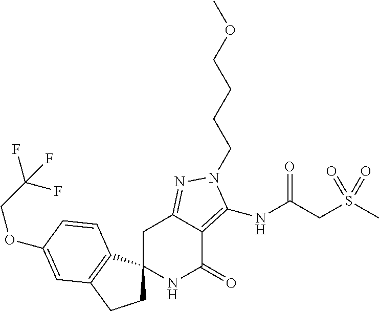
C1C2(C3=C(C1)C=C(OCC(F)(F)F)C=C3)NC(=O)C1=C(NC(=O)CS(C)(=O)=O)N(CCCCOC)N=C1C2
